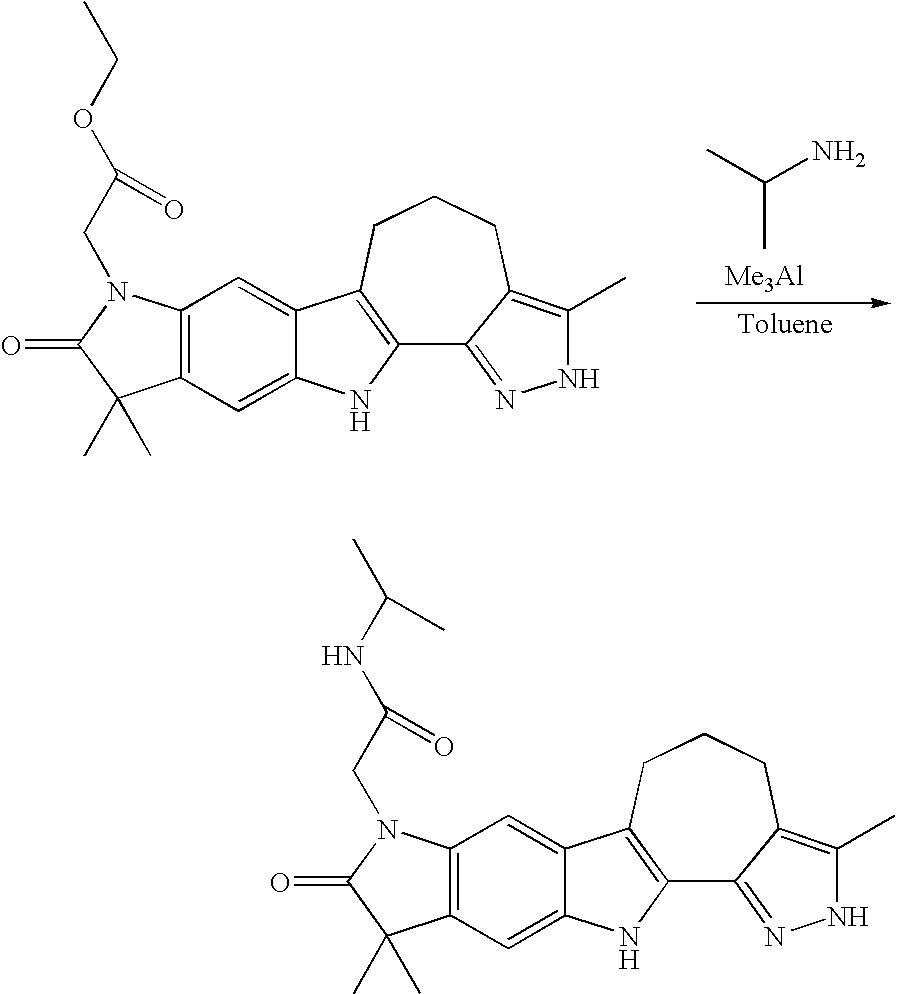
C12=C(C=C3C(=C1)C1=C(N3)C3=NNC(C)=C3CCC1)C(C)(C)C(=O)N2CC(OCC)=O.[Me3Al].CC(N)C.C12=C(C=C3C(=C1)C1=C(N3)C3=NNC(C)=C3CCC1)C(C)(C)C(=O)N2CC(=O)NC(C)C
